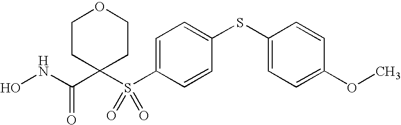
ONC(C1(S(C2=CC=C(SC3=CC=C(OC)C=C3)C=C2)(=O)=O)CCOCC1)=O
